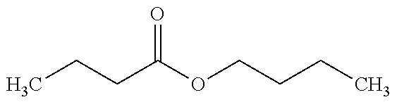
CCCC(OCCCC)=O
